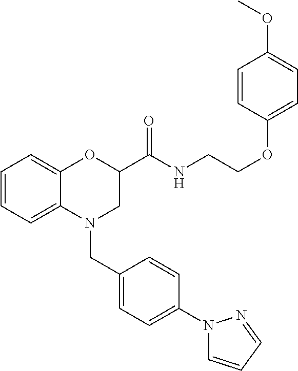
C1=CC=C2C(=C1)OC(C(NCCOC1=CC=C(OC)C=C1)=O)CN2CC1=CC=C(N2C=CC=N2)C=C1
